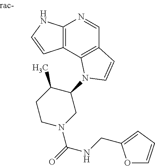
C12=C(C3=C(C=N1)C=CN3C1C(C)CCN(C(NCC3=CC=CO3)=O)C1)C=CN2
